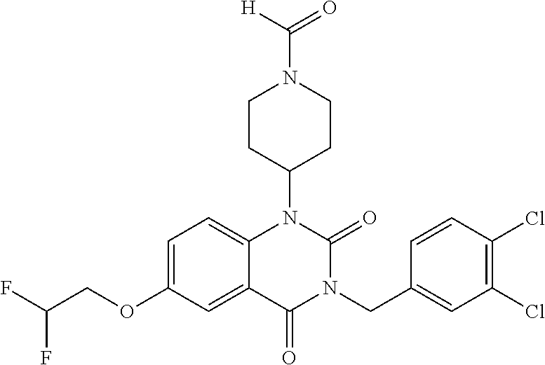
C1=C(OCC(F)F)C=C2C(=C1)N(C1CCN(C(=O)[H])CC1)C(=O)N(CC1=CC(Cl)=C(Cl)C=C1)C2=O
